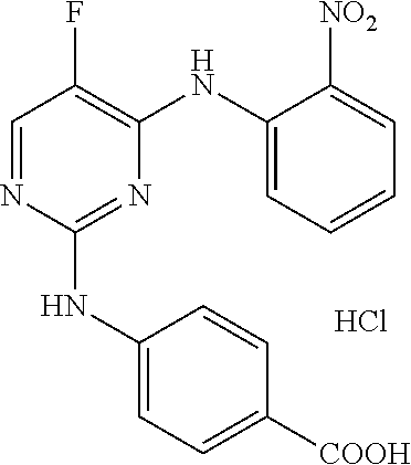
C1=NC(NC2=CC=C([COOH])C=C2)=NC(NC2=CC=CC=C2[NO2])=C1F.Cl
